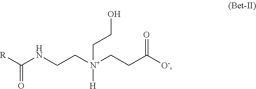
C(=O)([R])NCC[N+](CCC([O-])=O)([H])CCO
